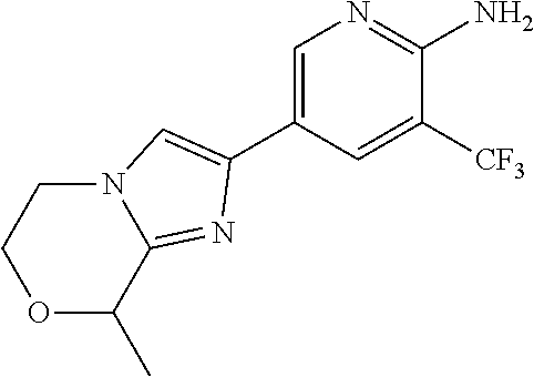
C1(C2=CN3C(=N2)C(C)OCC3)=CN=C(N)C([CF3])=C1
